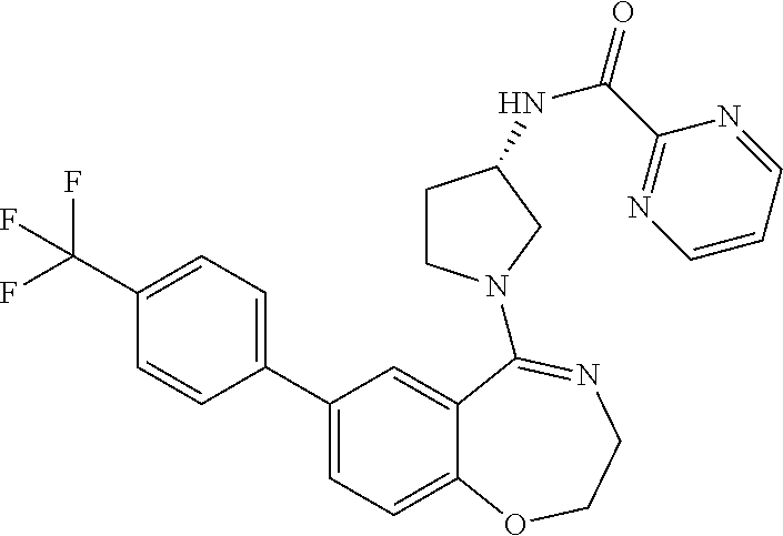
C1(C(F)(F)F)=CC=C(C2=CC=C3C(=C2)C(N2CCC(NC(C4=NC=CC=N4)=O)C2)=NCCO3)C=C1
